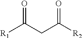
O=C(CC([R2])=O)[R1]
